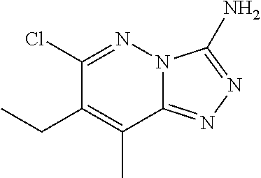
C1(Cl)=NN2C(=NN=C2N)C(C)=C1CC
